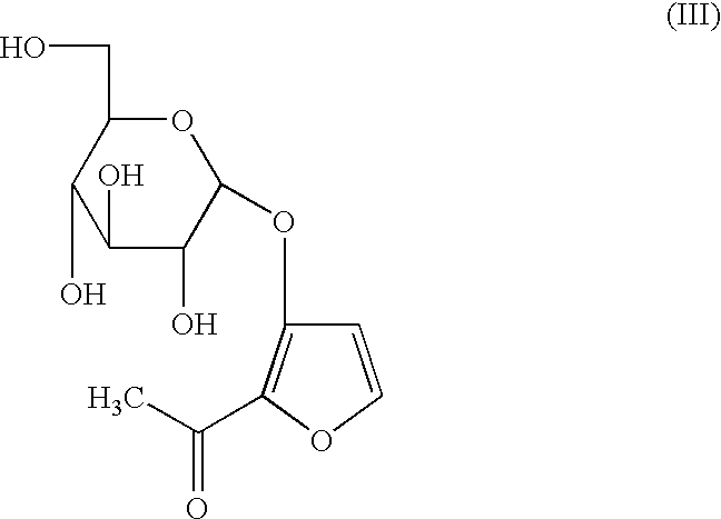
O1C(CO)C(O)C(O)C(O)C1OC1=C(C(C)=O)OC=C1
